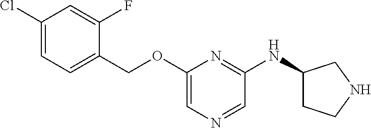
C1(Cl)=CC=C(COC2=CN=CC(NC3CCNC3)=N2)C(F)=C1
